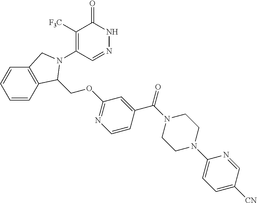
C1([F3C])=C(N2C(COC3=NC=CC(C(=O)N4CCN(C5=CC=C([CN])C=N5)CC4)=C3)C3=C(C=CC=C3)C2)C=NNC1=O
